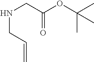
N(CC(OC(C)(C)C)=O)CC=C
